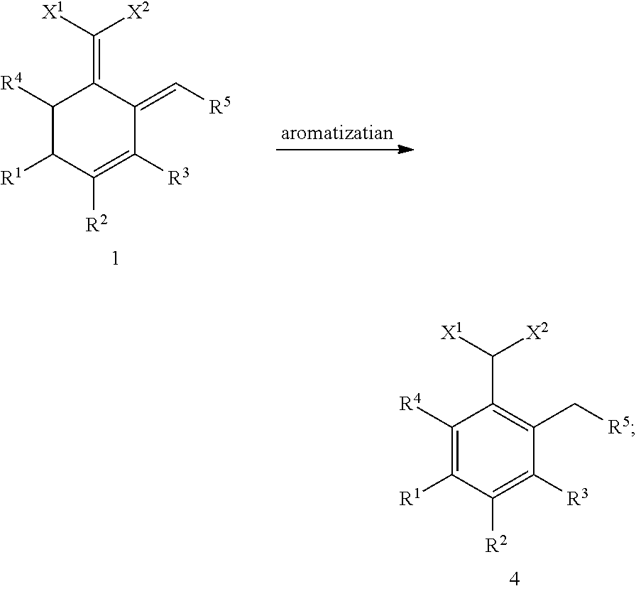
C1([R4])=C([R1])C([R2])=C([R3])C(C[R5])=C1C([X1])[X2].C1([R4])C([R1])C([R2])=C([R3])C(=C[R5])C1=C([X1])[X2]
